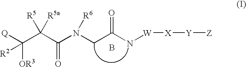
[Q]C(C(C(N(CC(N[W][X][Y][Z])=O)[R6])=O)([R5a])[R5])([OR3])[R2].B
